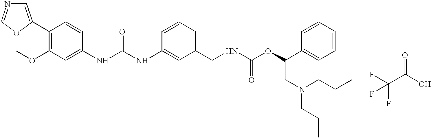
C1=C(C2=C(OC)C=C(NC(NC3=CC(CNC(OC(C4=CC=CC=C4)CN(CCC)CCC)=O)=CC=C3)=O)C=C2)OC=N1.C(C(O)=O)(F)(F)F
